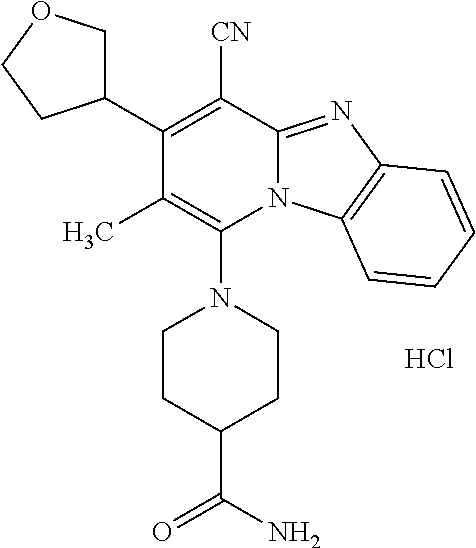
Cl.N1(C2=C(C)C(C3COCC3)=C([CN])C3=NC4=C(N23)C=CC=C4)CCC(C(=O)N)CC1
